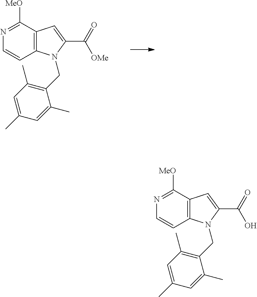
C12=C(C([MeO])=NC=C1)C=C(C(=O)[OMe])N2CC1=C(C)C=C(C)C=C1C.C12=C(C([MeO])=NC=C1)C=C(C(=O)O)N2CC1=C(C)C=C(C)C=C1C
